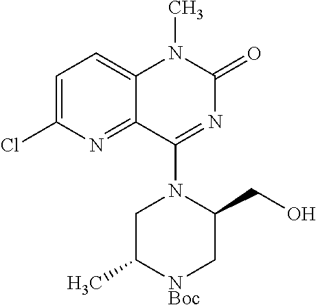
[NBoc]1C(C)CN(C2=NC(=O)N(C)C3=CC=C(Cl)N=C32)C(CO)C1
